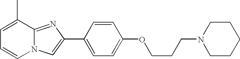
N12C(=NC(C3=CC=C(OCCCN4CCCCC4)C=C3)=C1)C(C)=CC=C2
